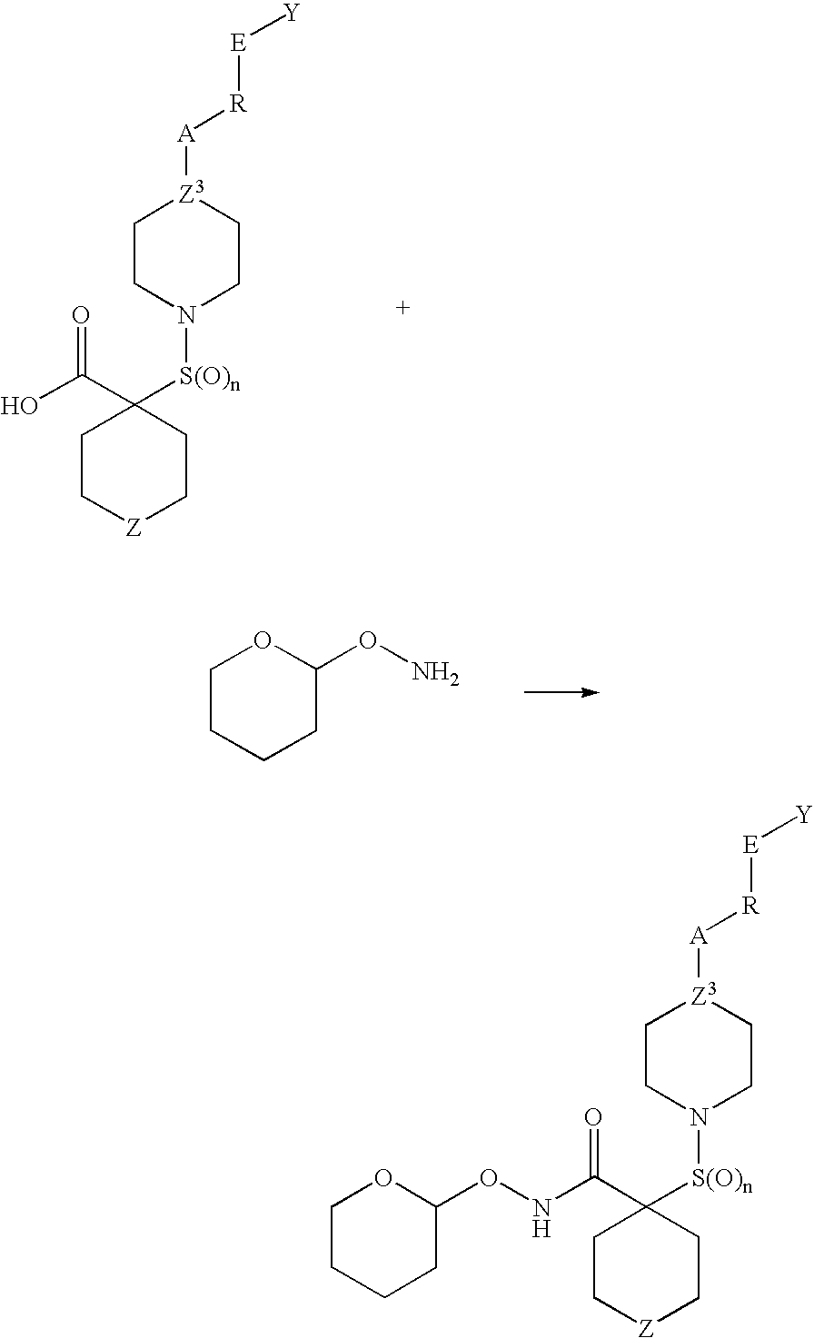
C1CN([S(O)n]C2(C(=O)NOC3OCCCC3)CC[Z]CC2)CC[Z3]1[A][R][E][Y].C1CN([S(O)n]C2(C(O)=O)CC[Z]CC2)CC[Z3]1[A][R][E][Y].C1CCCC(ON)O1
